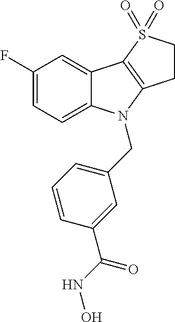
C1(F)=CC=C2C(=C1)C1=C(N2CC2=CC=CC(C(NO)=O)=C2)CCS1(=O)=O
